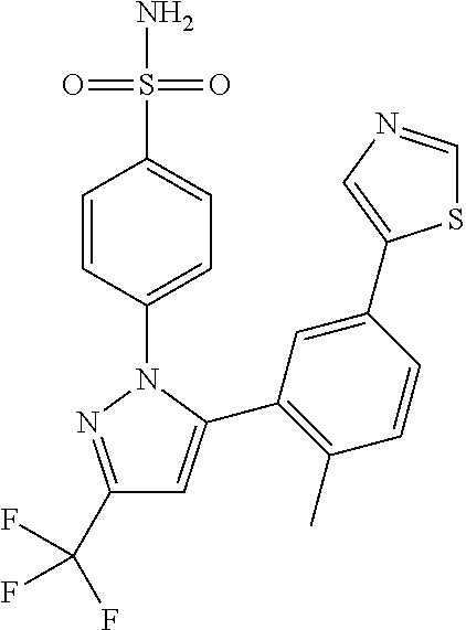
C1(C(F)(F)F)=NN(C2=CC=C(S(N)(=O)=O)C=C2)C(C2=C(C)C=CC(C3=CN=CS3)=C2)=C1
